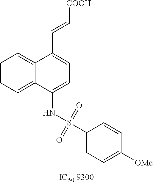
C(C1=CC=C(NS(C2=CC=C([OMe])C=C2)(=O)=O)C2=CC=CC=C12)=C[COOH]
